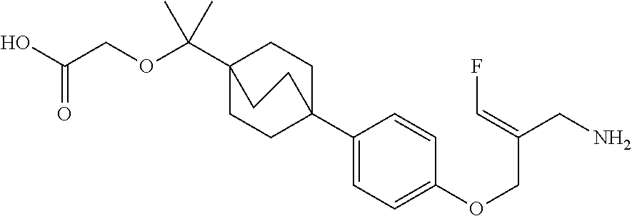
C1(C23CCC(C(OCC(O)=O)(C)C)(CC2)CC3)=CC=C(OCC(CN)=CF)C=C1
